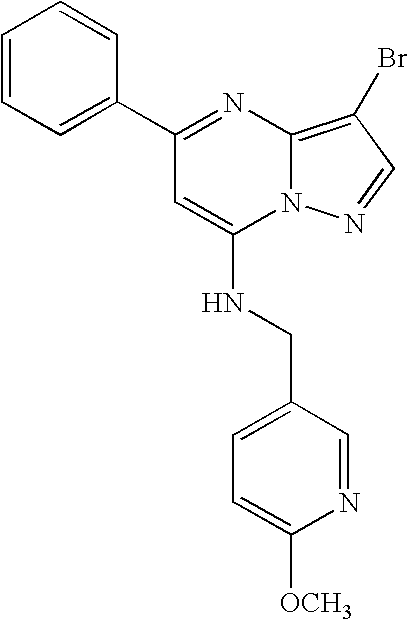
C1=CC=C(C2=NC3=C(Br)C=NN3C(NCC3=CC=C([OCH3])N=C3)=C2)C=C1
